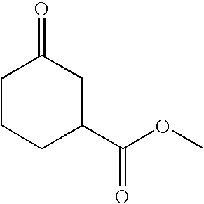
C1CCC(C(OC)=O)CC1=O
